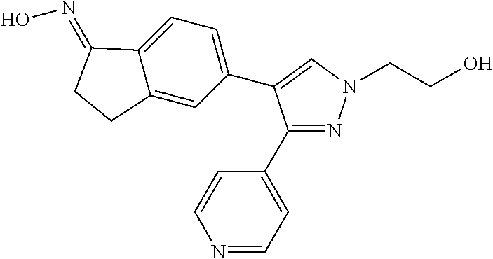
C1(C2=NN(CCO)C=C2C2=CC=C3C(=C2)CCC3=NO)=CC=NC=C1
